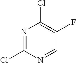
N1=C(Cl)N=CC(F)=C1Cl
